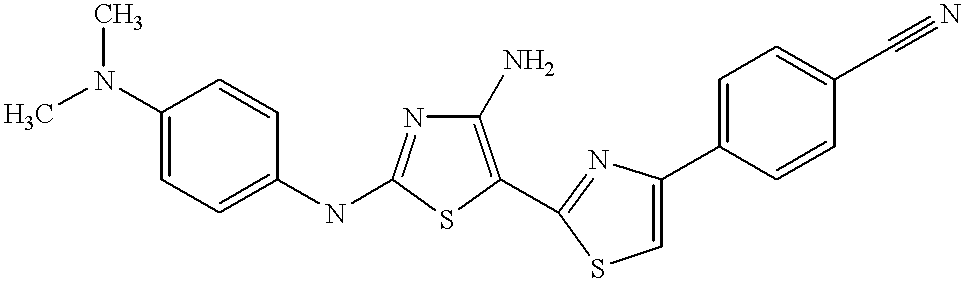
C1(N)=C(C2=NC(C3=CC=C(C#N)C=C3)=CS2)SC(NC2=CC=C(N(C)C)C=C2)=N1
